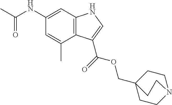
C12=C(C=C(NC(C)=O)C=C1C)NC=C2C(OCC12CCN(CC1)CC2)=O
